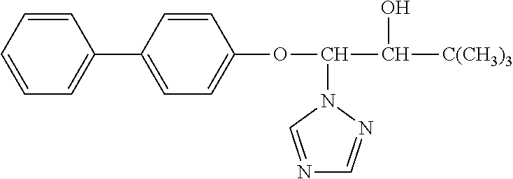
C1(OC(C(O)[C(CH3)3])N2C=NC=N2)=CC=C(C2=CC=CC=C2)C=C1
